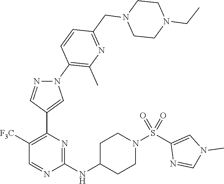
C1([F3C])=C(C2=CN(C3=C(C)N=C(CN4CCN(CC)CC4)C=C3)N=C2)N=C(NC2CCN(S(C3=CN(C)C=N3)(=O)=O)CC2)N=C1
